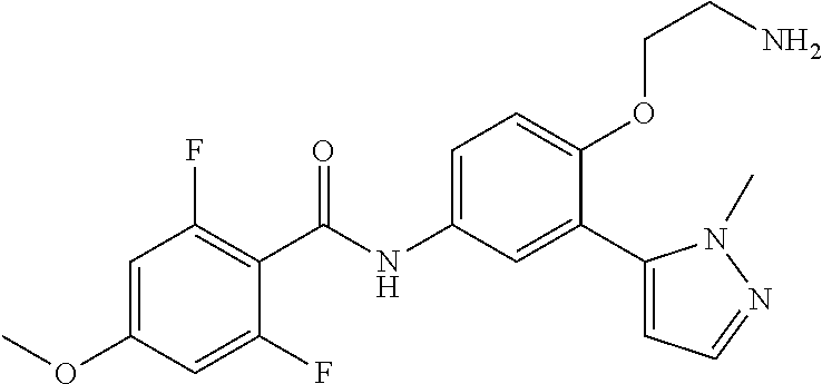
C1(OC)=CC(F)=C(C(=O)NC2=CC=C(OCCN)C(C3=CC=NN3C)=C2)C(F)=C1
